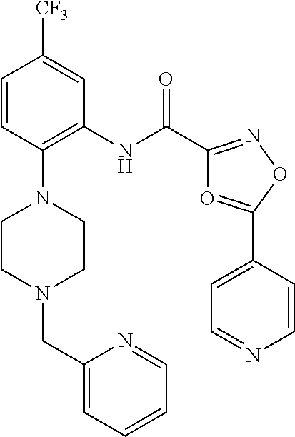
C1=CC(N2CCN(CC3=CC=CC=N3)CC2)=C(NC(C2=NOC(C3=CC=NC=C3)=O2)=O)C=C1[CF3]
